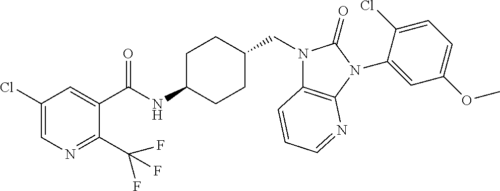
C1(Cl)=CN=C(C(F)(F)F)C(C(NC2CCC(CN3C4=C(N(C5=CC(OC)=CC=C5Cl)C3=O)N=CC=C4)CC2)=O)=C1
